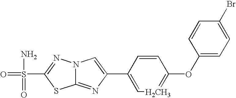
N12C(=NC(C3=C[H2CH3]=C(OC4=CC=C(Br)C=C4)C=C3)=C1)SC(S(N)(=O)=O)=N2
